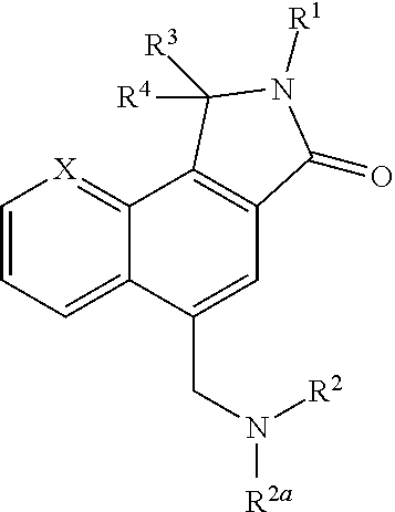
C1=CC=C2C(=[X]1)C1=C(C=C2CN([R2])[R2a])C(=O)N([R1])C1([R3])[R4]
